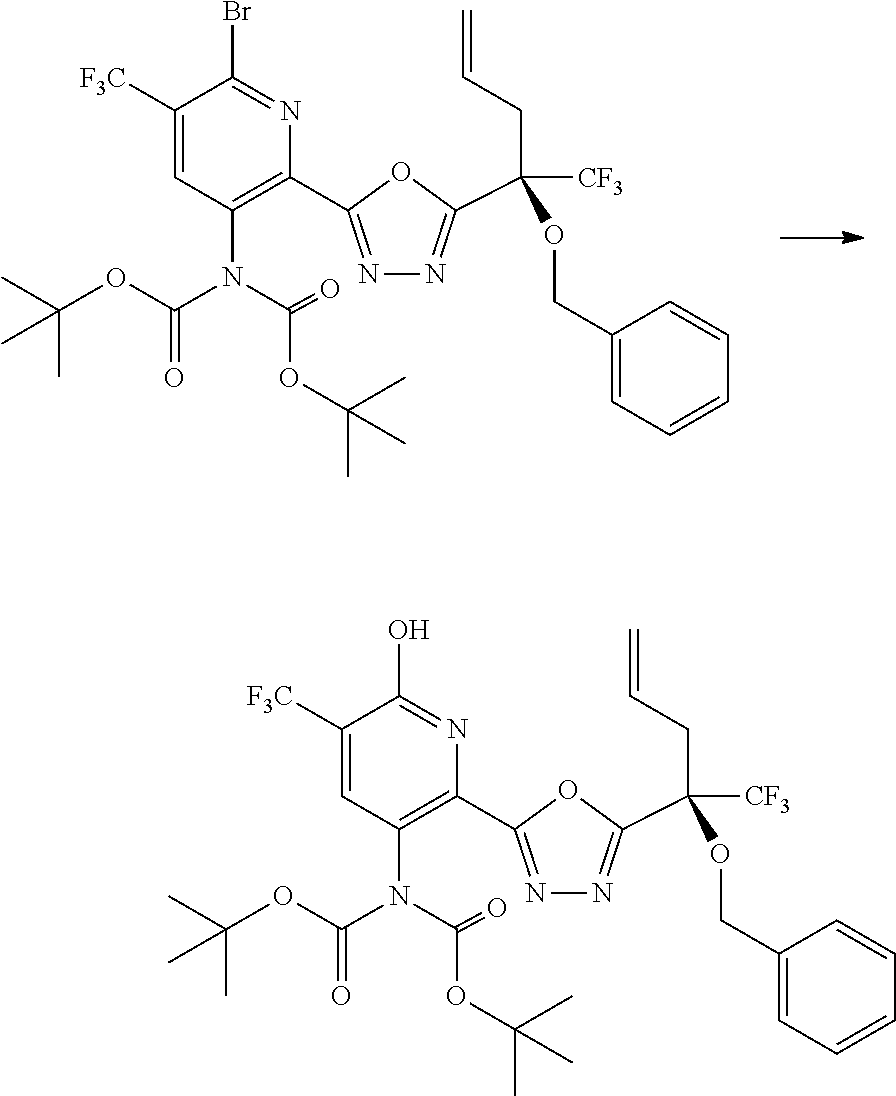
N1=C(C2=C(N(C(=O)OC(C)(C)C)C(=O)OC(C)(C)C)C=C([F3C])C(O)=N2)OC(C(CC=C)([CF3])OCC2=CC=CC=C2)=N1.N1=C(C2=C(N(C(=O)OC(C)(C)C)C(=O)OC(C)(C)C)C=C([F3C])C(Br)=N2)OC(C(CC=C)([CF3])OCC2=CC=CC=C2)=N1
